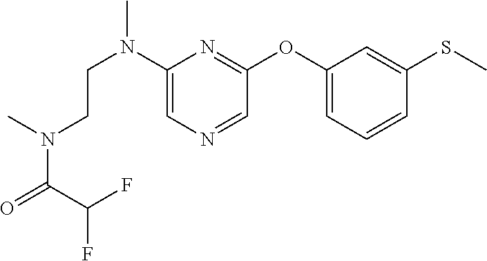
C1(N(CCN(C(=O)C(F)F)C)C)=CN=CC(OC2=CC=CC(SC)=C2)=N1
